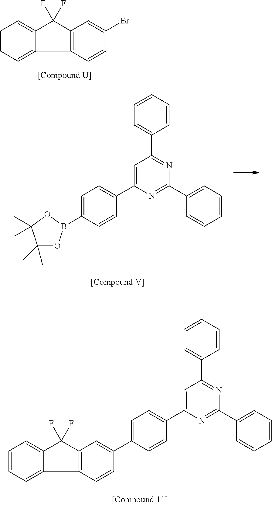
C12=C(C(F)(F)C3=CC=CC=C13)C=C(Br)C=C2.C1=CC=CC=C1C1=NC(C2=CC=CC=C2)=NC(C2=CC=C(B3OC(C)(C)C(C)(C)O3)C=C2)=C1.C12=C(C(F)(F)C3=CC=CC=C13)C=C(C1=CC=C(C3=CC(C4=CC=CC=C4)=NC(C4=CC=CC=C4)=N3)C=C1)C=C2
